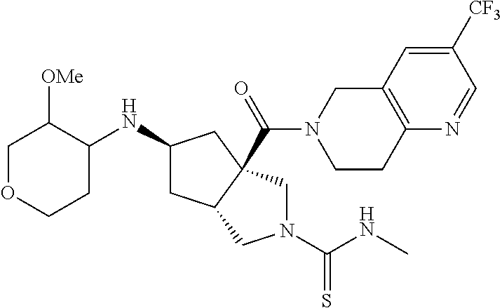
C1OCCC(NC2CC3C(C(=O)N4CCC5=C(C4)C=C([CF3])C=N5)(C2)CN(C(=S)NC)C3)C1[OMe]
